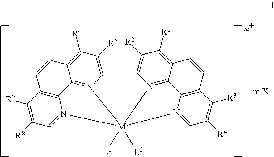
C1=C([R5])C([R6])=C2C3=N1[M]1([L1])([L2])(N4=CC([R8])=C([R7])C(=C34)C=C2)N2=C3C(=C([R1])C([R2])=C2)C=CC2=C3N1=CC([R4])=C2[R3]
